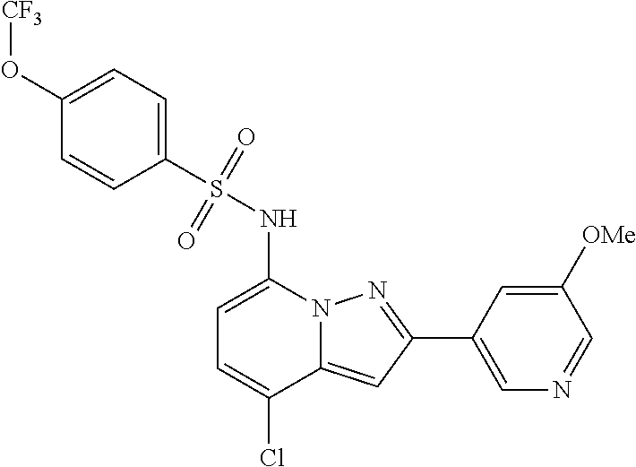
C1=C(NS(C2=CC=C(O[CF3])C=C2)(=O)=O)N2C(=CC(C3=CN=CC([OMe])=C3)=N2)C(Cl)=C1
